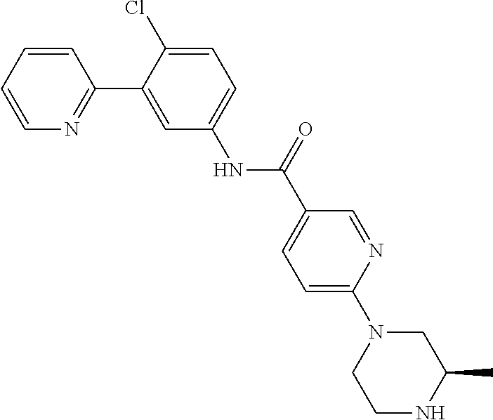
C1=CC=CN=C1C1=CC(NC(C2=CC=C(N3CCNC(C)C3)N=C2)=O)=CC=C1Cl
